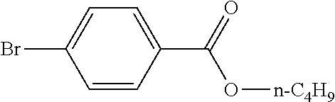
C1=CC(C(O[n-C4H9])=O)=CC=C1Br
